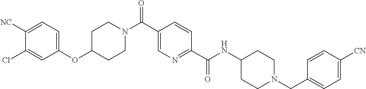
C1(OC2=CC=C([NC])C(Cl)=C2)CCN(C(C2=CN=C(C(NC3CCN(CC4=CC=C([CN])C=C4)CC3)=O)C=C2)=O)CC1
